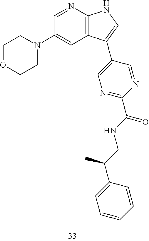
N1=C(C(=O)NCC(C2=CC=CC=C2)C)N=CC(C2=CNC3=C2C=C(N2CCOCC2)C=N3)=C1
